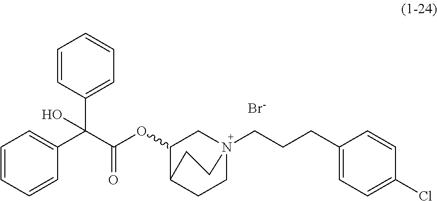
[Br-].C1=CC(C(C(OC2CN3(CCCC4=CC=C(Cl)C=C4)CCC2CC3)=O)(C2=CC=CC=C2)O)=CC=C1
